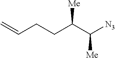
C(CCC(C([Me])[N3])[Me])=C
